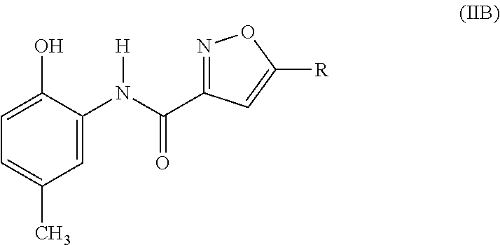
C1=C(N(C(C2=NOC([R])=C2)=O)[H])C(O)=CC=C1C
